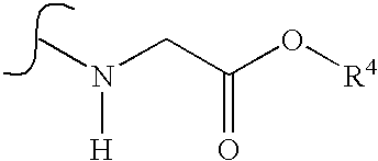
N(C)(CC(O[R4])=O)[H]
